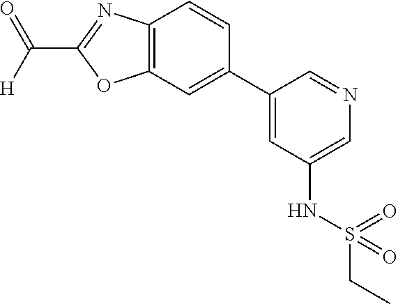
C12=C(C=C(C3=CC(NS(CC)(=O)=O)=CN=C3)C=C1)OC(C([H])=O)=N2
